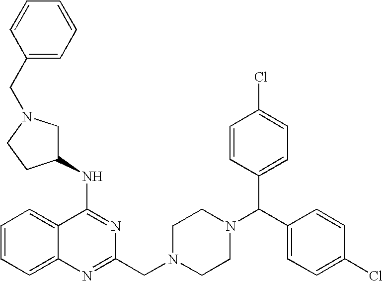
C1(NC2CN(CC3=CC=CC=C3)CC2)=NC(CN2CCN(C(C3=CC=C(Cl)C=C3)C3=CC=C(Cl)C=C3)CC2)=NC2=CC=CC=C12
